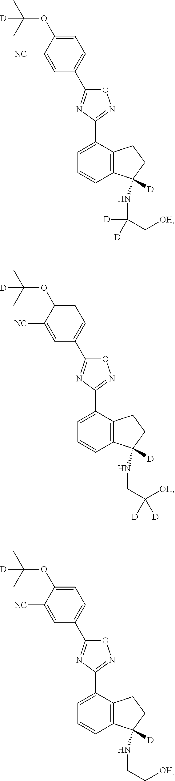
C1=C(OC(C)(C)[D])C([NC])=CC(C2=NC(C3=CC=CC4=C3CCC4(NC(C[OH])([D])[D])[D])=NO2)=C1.C1=C(OC(C)(C)[D])C([NC])=CC(C2=NC(C3=CC=CC4=C3CCC4(NCC([OH])([D])[D])[D])=NO2)=C1.C1=C(OC(C)(C)[D])C([NC])=CC(C2=NC(C3=CC=CC4=C3CCC4(NCC[OH])[D])=NO2)=C1
